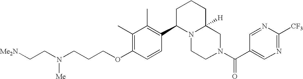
C(OC1=C(C)C(C)=C(C2N3C([H])(CN(C(=O)C4=CN=C([CF3])N=C4)CC3)CCC2)C=C1)CCN(CC[Me2N])[Me]
